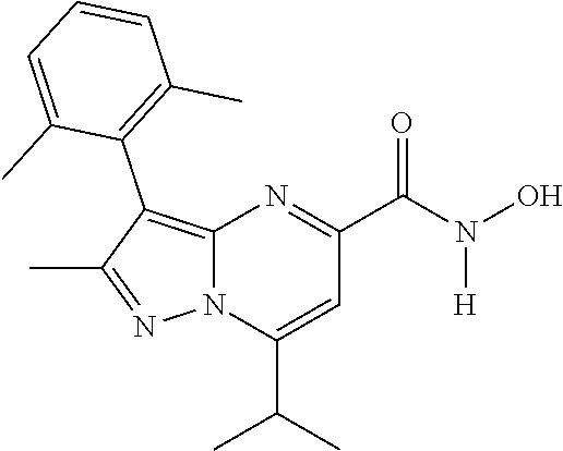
N12C(=C(C3=C(C)C=CC=C3C)C(C)=N1)N=C(C(N(O)[H])=O)C=C2C(C)C
